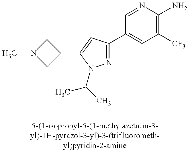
N1=C(C2=CC([CF3])=C(N)N=C2)C=C(C2CN(C)C2)N1C(C)C
